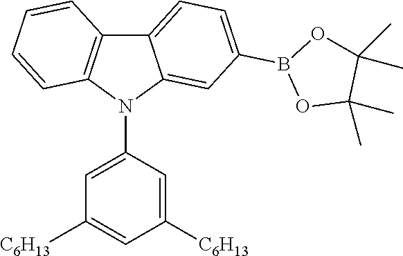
C1=C(N2C3=CC(B4OC(C)(C)C(C)(C)O4)=CC=C3C3=C2C=CC=C3)C=C([C6H13])C=C1[C6H13]
